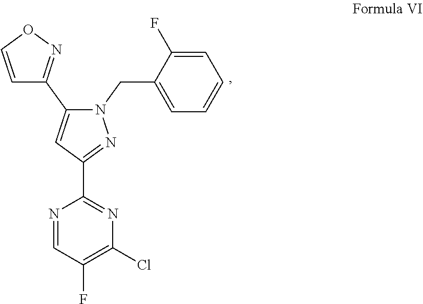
N1=CC(F)=C(Cl)N=C1C1=NN(CC2=CC=CC=C2F)C(C2=NOC=C2)=C1
